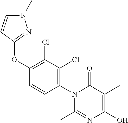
O(C1=C(Cl)C(Cl)=C(N2C(=O)C(C)=C(O)N=C2C)C=C1)C1=NN(C)C=C1
